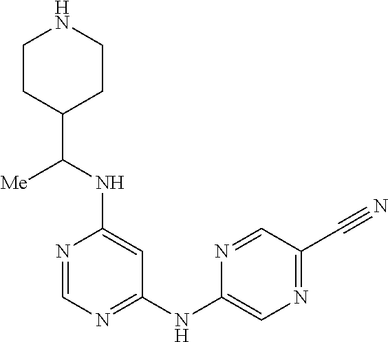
N1=CN=C(NC2=CN=C(C#N)C=N2)C=C1NC(C1CCNCC1)[Me]
